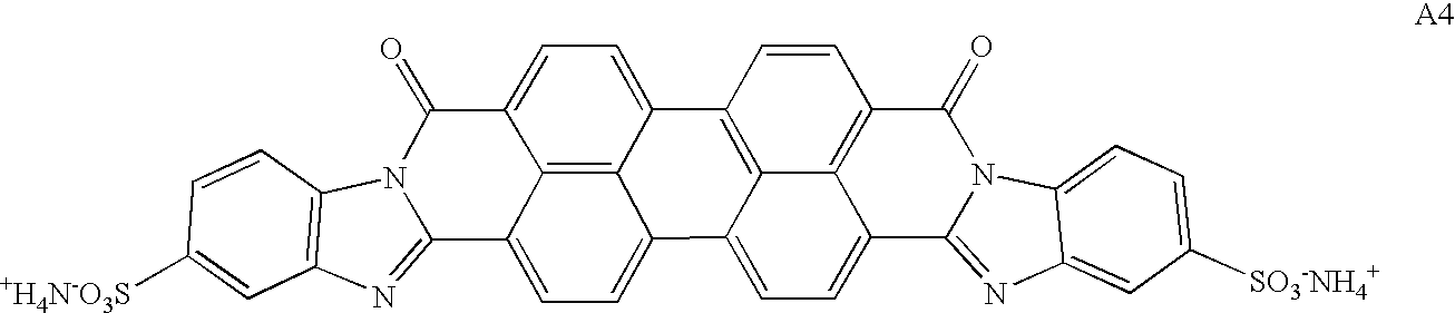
C1=CC2=C(C=C1[+H4N-O3S])N=C1N2C(=O)C2=CC=C3C4=C2C1=CC=C4C1=CC=C2C4=C(C=CC3=C14)C(=O)N1C2=NC2=CC([SO3-NH4+])=CC=C12
